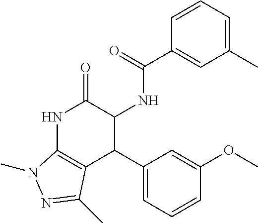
N1C2=C(C(C3=CC=CC(OC)=C3)C(NC(=O)C3=CC(C)=CC=C3)C1=O)C(C)=NN2C
